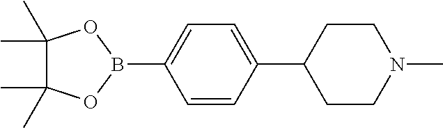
B1(C2=CC=C(C3CCN(C)CC3)C=C2)OC(C)(C)C(C)(C)O1
